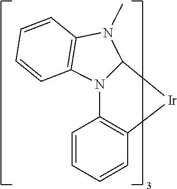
C12=C(C=CC=C1)[Ir]C1N2C2=C(N1C)C=CC=C2
